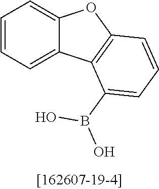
C1=CC=C2C(=C1)OC1=C2C(B(O)O)=CC=C1
